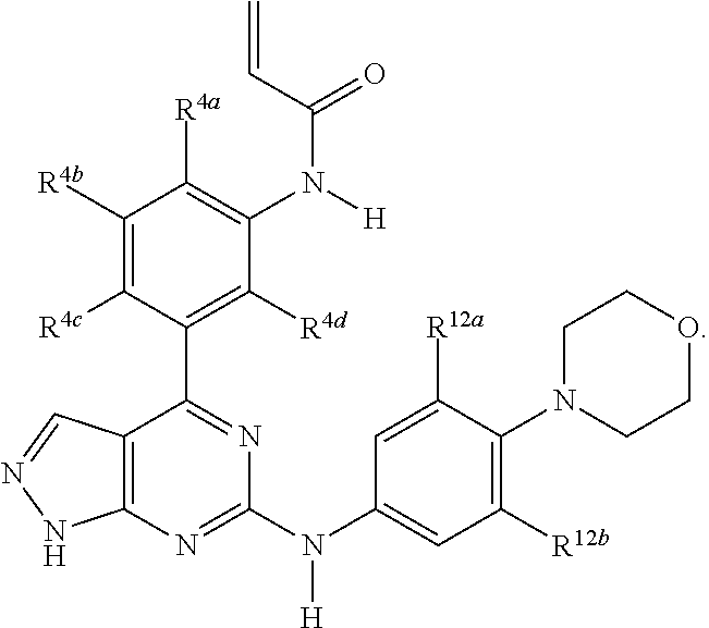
C12=C(N=C(N(C3=CC([R12b])=C(N4CCOCC4)C([R12a])=C3)[H])N=C1C1=C([R4d])C(N([H])C(C=C)=O)=C([R4a])C([R4b])=C1[R4c])NN=C2
